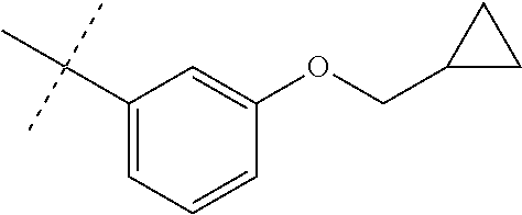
C1(C(C)(C)C)=CC=CC(OCC2CC2)=C1
